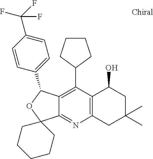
C1CCC(C2=C3C(=NC4=C2C(O)CC(C)(C)C4)C2(OC3C3=CC=C(C(F)(F)F)C=C3)CCCCC2)C1
